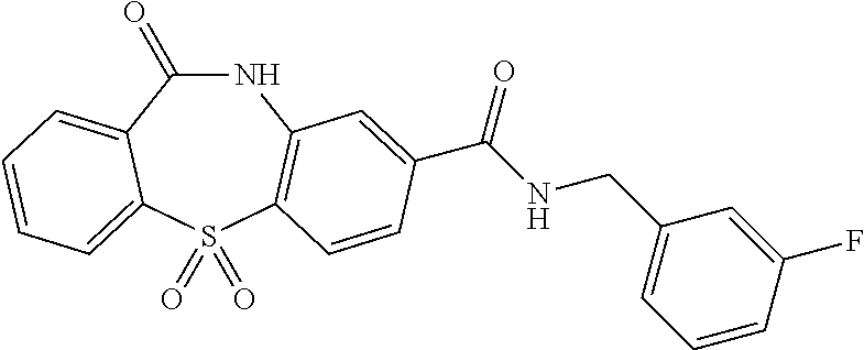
N1C(=O)C2=CC=CC=C2S(=O)(=O)C2=C1C=C(C(NCC1=CC=CC(F)=C1)=O)C=C2
